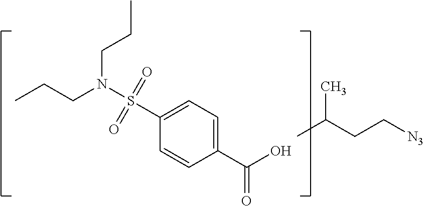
CC(CC[N3])C.C1=C(C(O)=O)C=CC(S(N(CCC)CCC)(=O)=O)=C1
